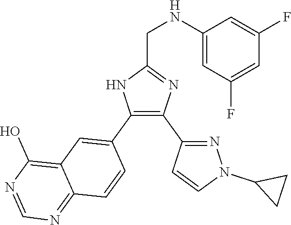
C1(C2=NN(C3CC3)C=C2)=C(C2=CC3=C(O)N=CN=C3C=C2)NC(CNC2=CC(F)=CC(F)=C2)=N1
